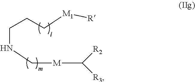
C(NC[M]C([R2])[R3])CC[M1][R]
